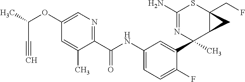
C1(N)=NC(C2=CC(NC(C3=NC=C(OC(C)C#C)C=C3C)=O)=CC=C2F)(C)C2C(CF)(S1)C2
